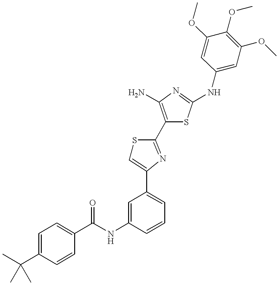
C(NC1=CC(C2=CSC(C3=C(N)N=C(NC4=CC(OC)=C(OC)C(OC)=C4)S3)=N2)=CC=C1)(=O)C1=CC=C(C(C)(C)C)C=C1
